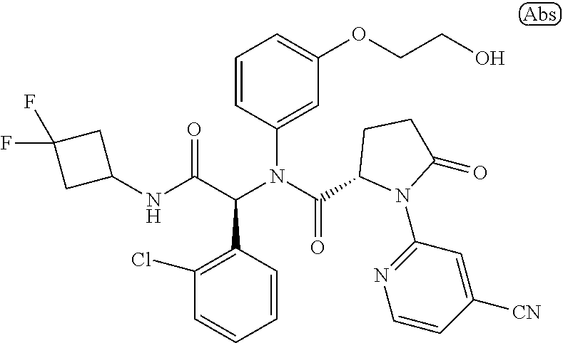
C1=CC(C(C(NC2CC(F)(F)C2)=O)N(C(=O)C2N(C3=NC=CC([CN])=C3)C(=O)CC2)C2=CC(OCCO)=CC=C2)=C(Cl)C=C1
